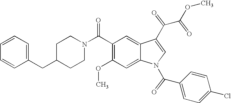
C1=CC=C(CC2CCN(C(C3=C(OC)C=C4C(=C3)C(C(C(OC)=O)=O)=CN4C(C3=CC=C(Cl)C=C3)=O)=O)CC2)C=C1
